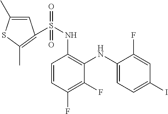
C1=CC(F)=C(F)C(NC2=CC=C(I)C=C2F)=C1NS(=O)(=O)C1=C(C)SC(C)=C1
